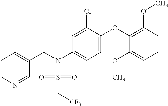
C1=CN=CC(CN(S(=O)(=O)C[CF3])C2=CC=C(OC3=C(OC)C=CC=C3OC)C(Cl)=C2)=C1
